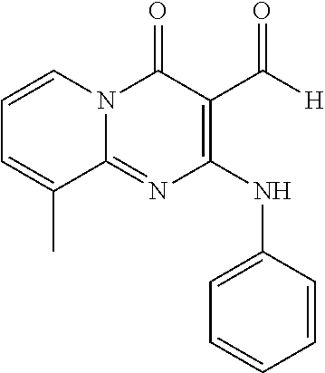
C1=CN2C(=NC(NC3=CC=CC=C3)=C(C([H])=O)C2=O)C(C)=C1
